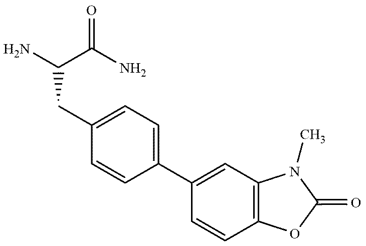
C1=C(C2=CC=C(CC(N)C(N)=O)C=C2)C=CC2=C1N(C)C(=O)O2
